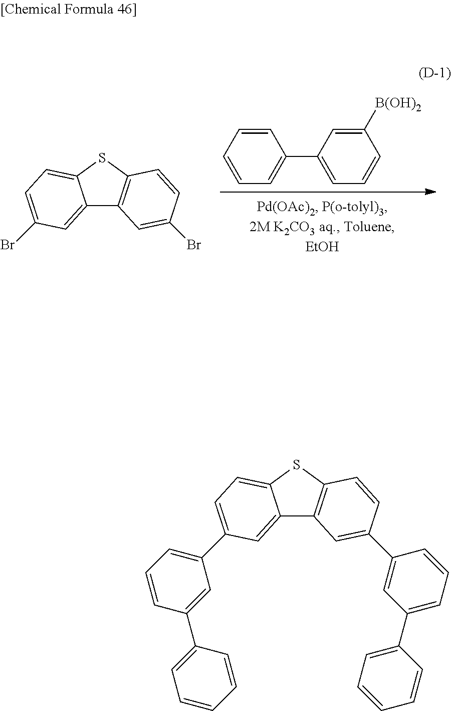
C1=CC(C2=CC=CC=C2)=CC(C2=CC=C3C(=C2)C2=C(S3)C=CC(C3=CC(C4=CC=CC=C4)=CC=C3)=C2)=C1.BrC1=CC=C2C(=C1)C1=C(S2)C=CC(Br)=C1.C1=C(C2=CC=CC=C2)C=C([B(OH)2])C=C1
